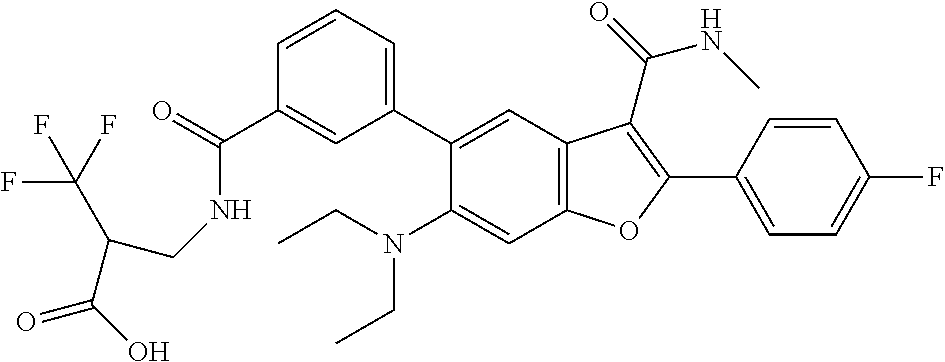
C1(C(=O)NCC(C(O)=O)C(F)(F)F)=CC(C2=CC3=C(C=C2N(CC)CC)OC(C2=CC=C(F)C=C2)=C3C(=O)NC)=CC=C1
